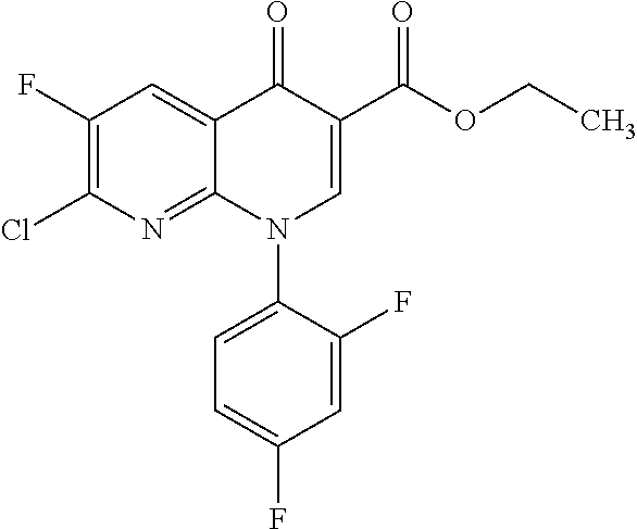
C1(F)=C(Cl)N=C2C(=C1)C(=O)C(C(OCC)=O)=CN2C1=CC=C(F)C=C1F
